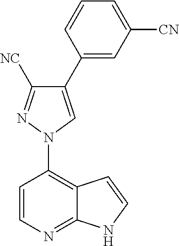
C1=CC(N2N=C([NC])C(C3=CC([CN])=CC=C3)=C2)=C2C(=N1)NC=C2
